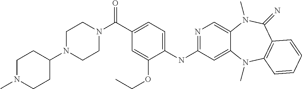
C1(NC2=NC=C3C(=C2)N(C)C2=C(C(=N)N3C)C=CC=C2)=CC=C(C(=O)N2CCN(C3CCN(C)CC3)CC2)C=C1OCC
